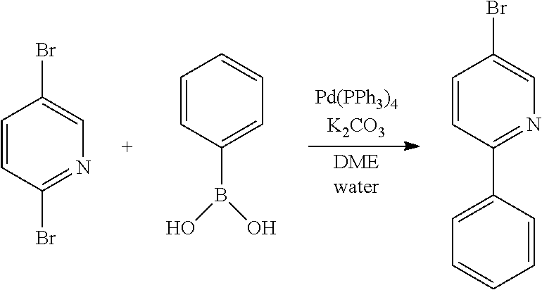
C1=CC(Br)=NC=C1Br.C1=CC(B(O)O)=CC=C1.C1=CC(C2=NC=C(Br)C=C2)=CC=C1
